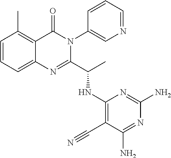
C1=CC=C2C(=C1C)C(=O)N(C1=CN=CC=C1)C(C(C)NC1=C(C#N)C(N)=NC(N)=N1)=N2
